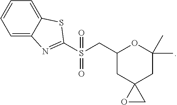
C1=C2C(=CC=C1)SC(S(CC1CC3(CC(C)(C)O1)OC3)(=O)=O)=N2
